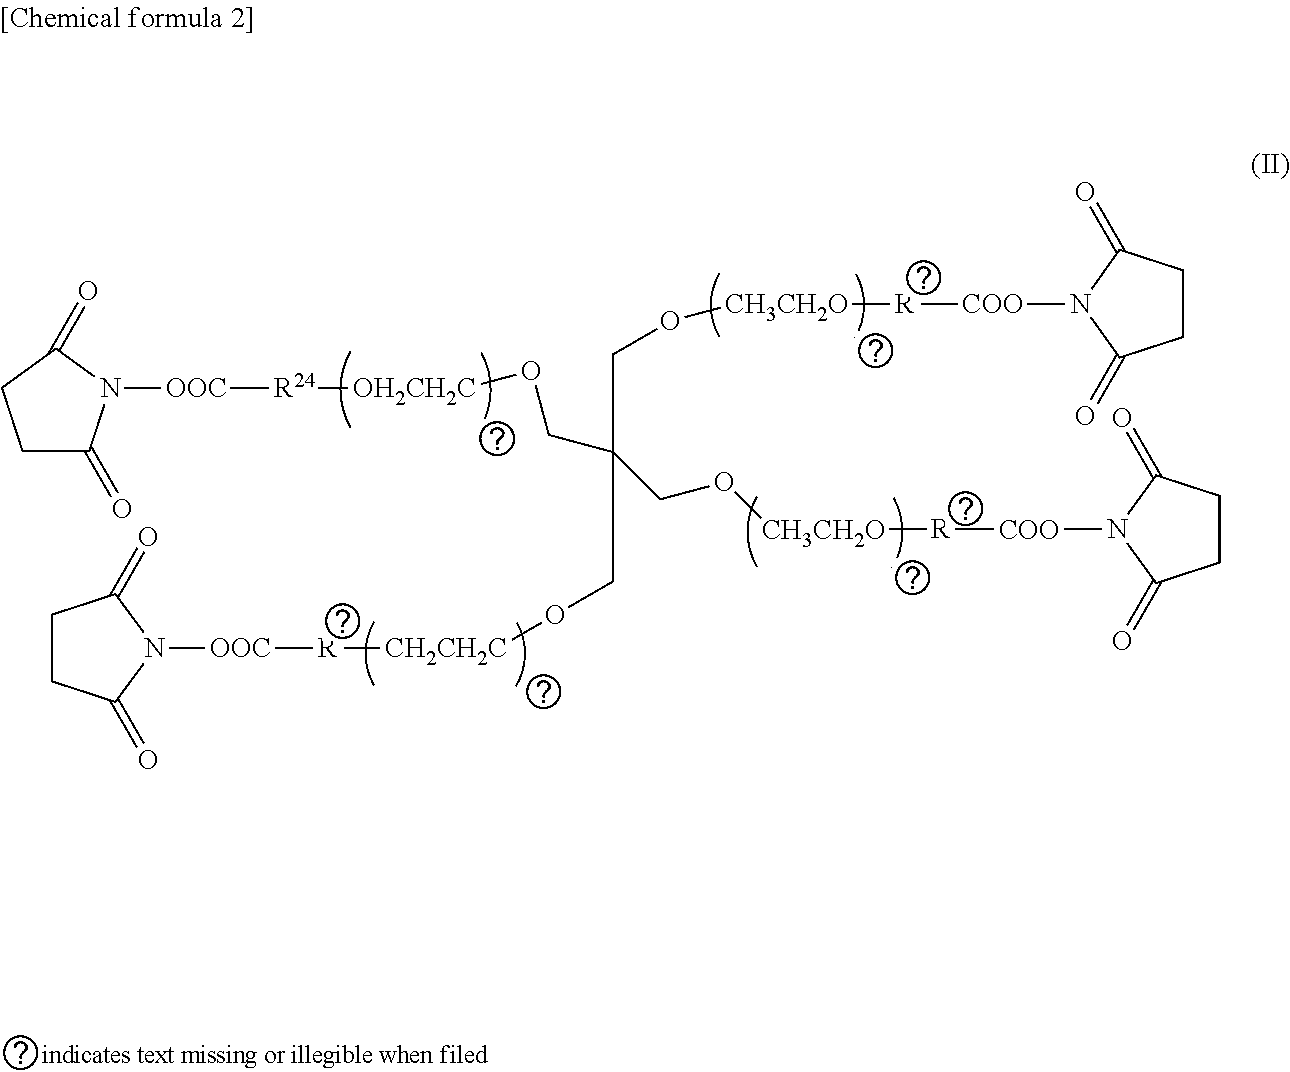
C1C(=O)N([OOC][R24][OH2CH2C]OCC(CO[CH3CH2O][R][COO]N2C(=O)CCC2=O)(CO[CH3CH2O][R][COO]N2C(=O)CCC2=O)CO[CH2CH2C][R][OOC]N2C(=O)CCC2=O)C(=O)C1
